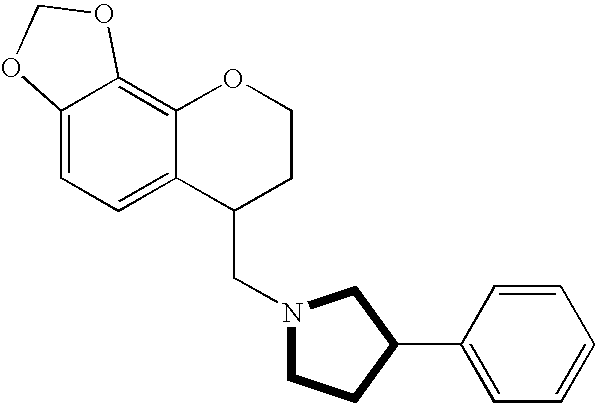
C12=CC=C3C(=C1OCO2)OCCC3CN1CCC(C2=CC=CC=C2)C1
